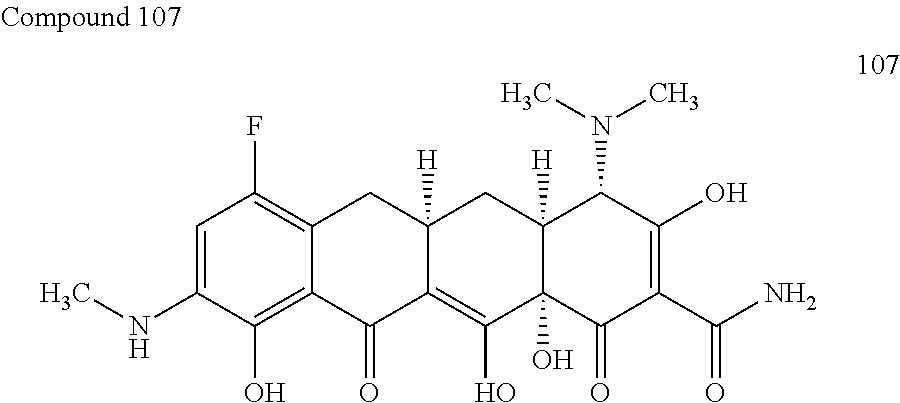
C1=C(NC)C(O)=C2C(=C1F)CC1([H])C(=C(O)C3(O)C([H])(C1)C(N(C)C)C(O)=C(C(N)=O)C3=O)C2=O
